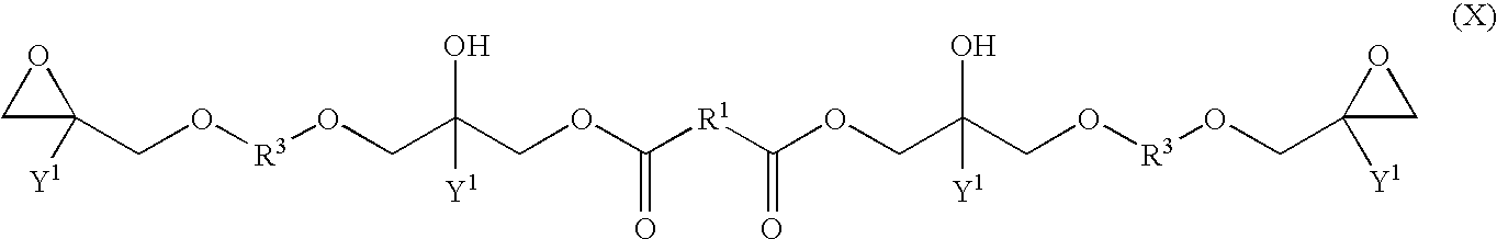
C1C([Y1])(CO[R3]OCC(COC(=O)[R1]C(=O)OCC(CO[R3]OCC2([Y1])CO2)(O)[Y1])(O)[Y1])O1
